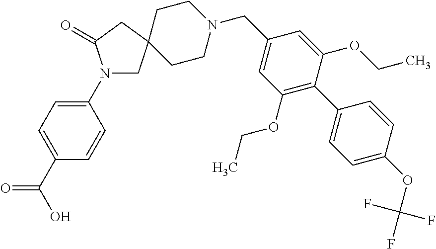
N1(C2=CC=C(C(O)=O)C=C2)CC2(CC1=O)CCN(CC1=CC(OCC)=C(C3=CC=C(OC(F)(F)F)C=C3)C(OCC)=C1)CC2
